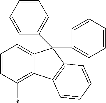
C12=CC=CC(*)=C1C1=C(C2(C2=CC=CC=C2)C2=CC=CC=C2)C=CC=C1
